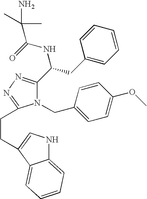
C12=CC=CC=C1C(CCC1=NN=C(C(CC3=CC=CC=C3)NC(=O)C(C)(N)C)N1CC1=CC=C(OC)C=C1)=CN2
